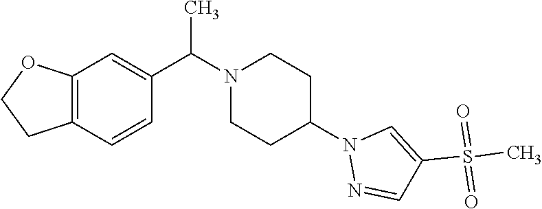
C12=C(C=CC(C(N3CCC(N4N=CC(S(C)(=O)=O)=C4)CC3)C)=C1)CCO2
